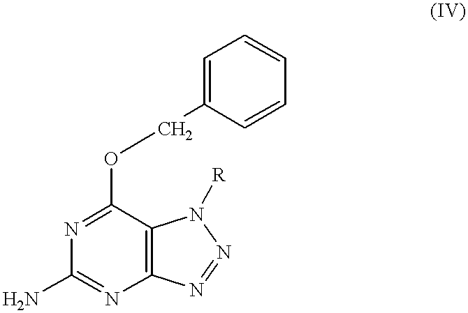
C(OC1=NC(N)=NC2=C1N([R])N=N2)C1=CC=CC=C1
